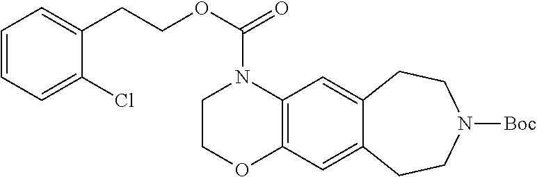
O(C(N1CCOC2=C1C=C1C(=C2)CCN([Boc])CC1)=O)CCC1=CC=CC=C1Cl
